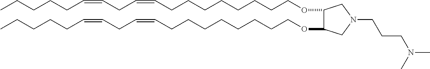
O(CCCCCCCCC=CCC=CCCCCC)C1C(OCCCCCCCCC=CCC=CCCCCC)CN(CCCN(C)C)C1
